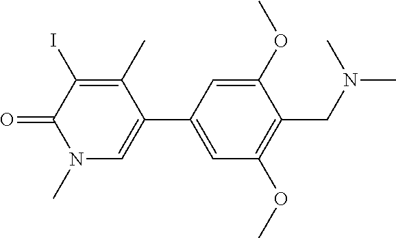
O=C1C(I)=C(C)C(C2=CC(OC)=C(CN(C)C)C(OC)=C2)=CN1C
